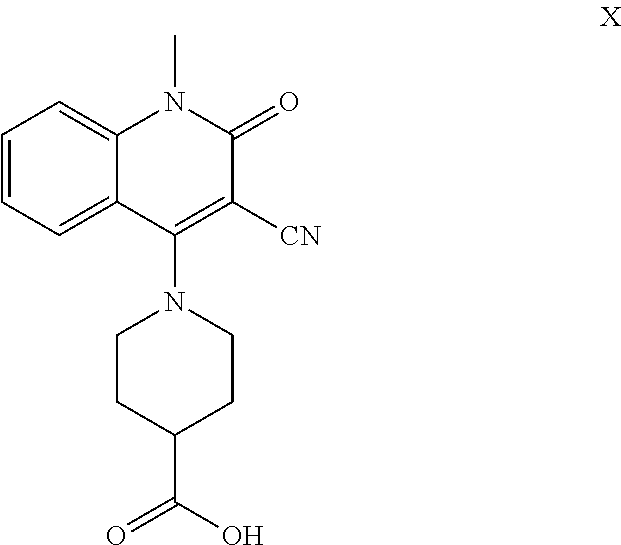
C1=CC=C2C(=C1)N(C)C(=O)C([CN])=C2N1CCC(C(O)=O)CC1
